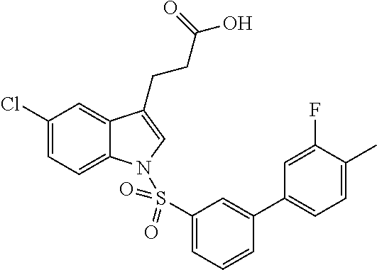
C1(Cl)=CC=C2C(=C1)C(CCC(O)=O)=CN2S(C1=CC=CC(C2=CC=C(C)C(F)=C2)=C1)(=O)=O
